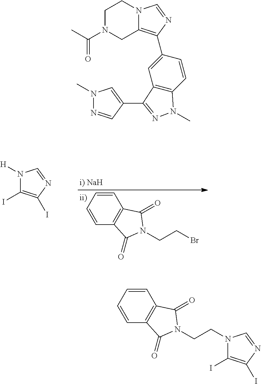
C1(I)=C(I)N=CN1[H].C1=CC=CC2=C1C(=O)N(CCBr)C2=O.C12=C(C3=CC4=C(C=C3)N(C)N=C4C3=CN(C)N=C3)N=CN1CCN(C(C)=O)C2.C1=CC=CC2=C1C(=O)N(CCN1C(I)=C(I)N=C1)C2=O
